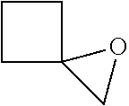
C1CC2(C1)CO2
